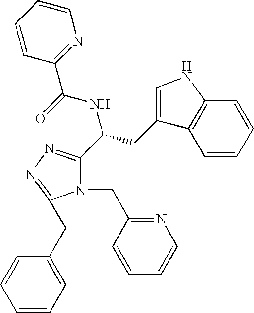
C1=CC=CC2=C1C(CC(C1=NN=C(CC3=CC=CC=C3)N1CC1=NC=CC=C1)NC(=O)C1=NC=CC=C1)=CN2
